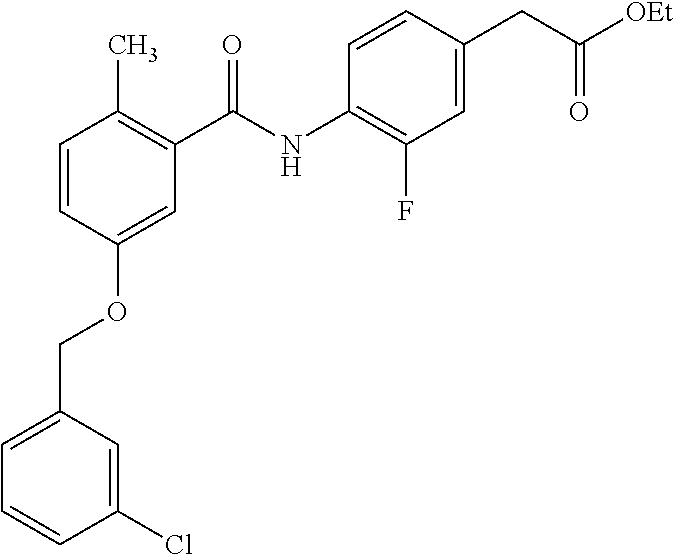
C1=C(COC2=CC(C(NC3=C(F)C=C(CC([OEt])=O)C=C3)=O)=C(C)C=C2)C=C(Cl)C=C1
